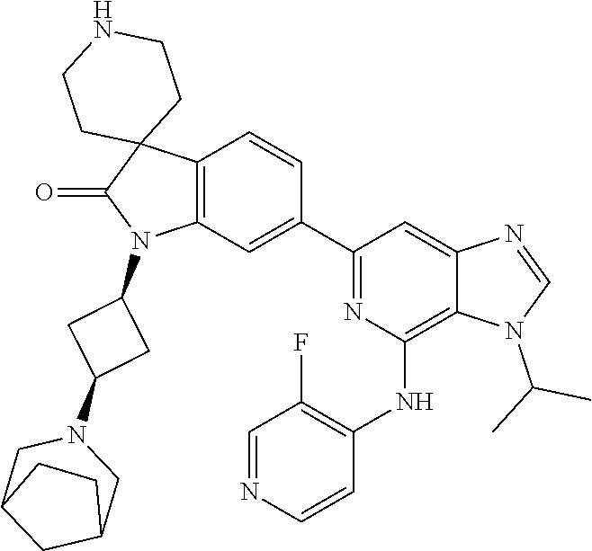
C12=C(C=C(C3=NC(NC4=C(F)C=NC=C4)=C4C(=C3)N=CN4C(C)C)C=C1)N(C1CC(N3CC4CC(C3)CC4)C1)C(=O)C21CCNCC1
